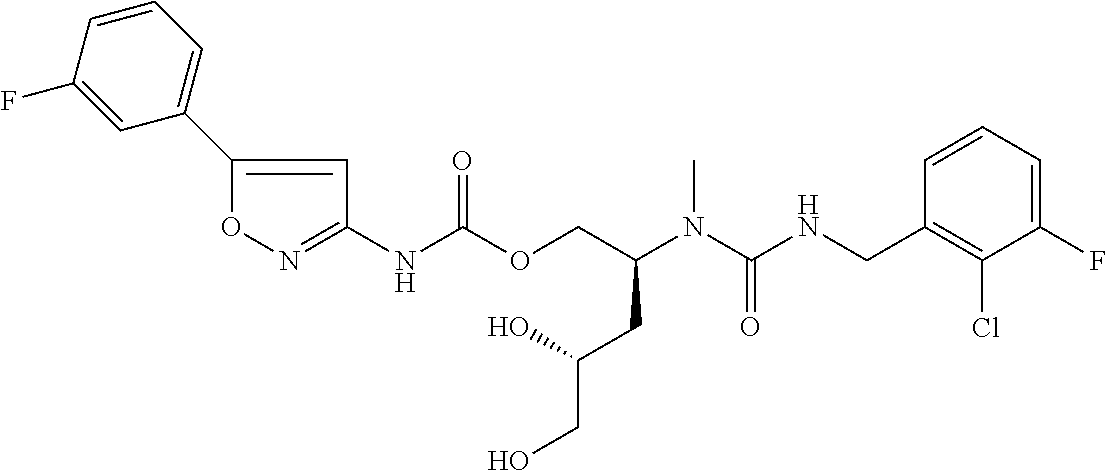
C1=CC(CNC(N(C(COC(NC2=NOC(C3=CC=CC(F)=C3)=C2)=O)CC(CO)O)C)=O)=C(Cl)C(F)=C1
